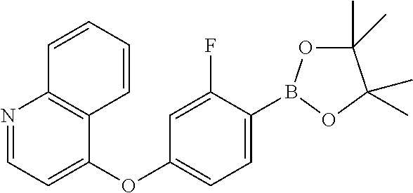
N1=CC=C(OC2=CC=C(B3OC(C)(C)C(C)(C)O3)C(F)=C2)C2=C1C=CC=C2
